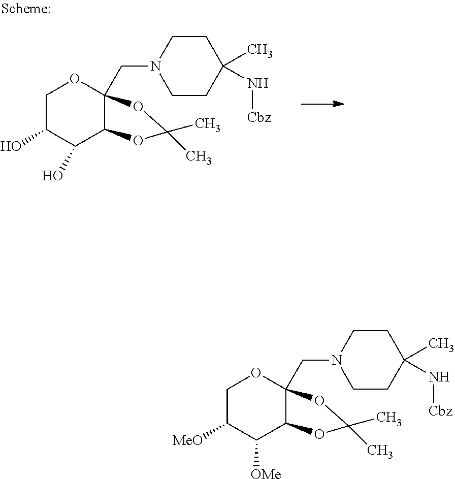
C1(O)C(O)C2OC(C)(C)OC2(CN2CCC(N[Cbz])(C)CC2)OC1.C1([MeO])C([OMe])C2OC(C)(C)OC2(CN2CCC(N[Cbz])(C)CC2)OC1
